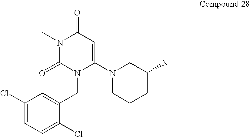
C1(Cl)=CC=C(Cl)C(CN2C(N3CCCC(N)C3)=CC(=O)N(C)C2=O)=C1
